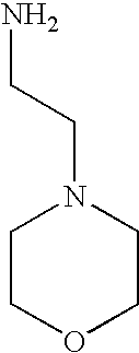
C1COCCN1CCN
